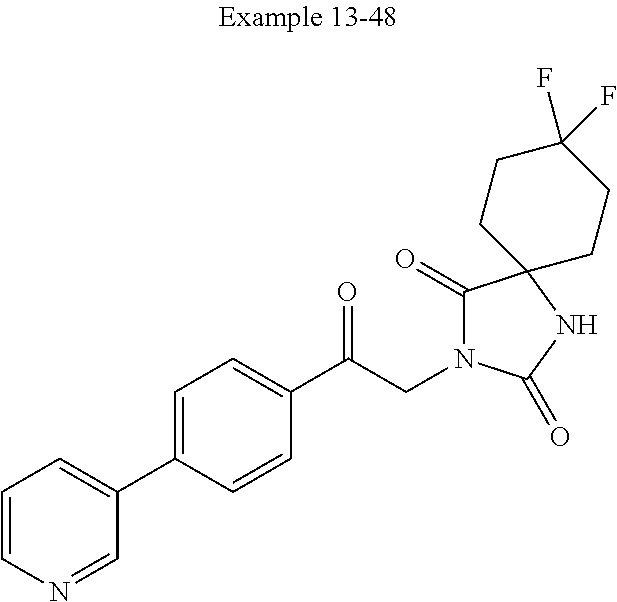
C1=CN=CC(C2=CC=C(C(CN3C(=O)C4(NC3=O)CCC(F)(F)CC4)=O)C=C2)=C1
